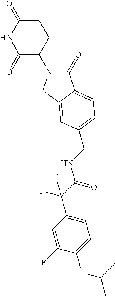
C1(=O)N(C2CCC(=O)NC2=O)CC2=CC(CNC(C(F)(F)C3=CC=C(OC(C)C)C(F)=C3)=O)=CC=C12
